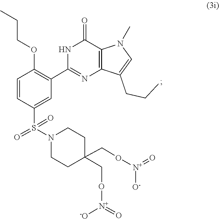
[N+](=O)(OCC1(CO[N+]([O-])=O)CCN(S(=O)(=O)C2=CC(C3=NC4=C(C(=O)N3)N(C)C=C4CCC)=C(OCCC)C=C2)CC1)[-O]
